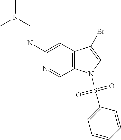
N1=CC2=C(C=C1N=CN(C)C)C(Br)=CN2S(=O)(=O)C1=CC=CC=C1
